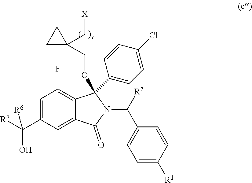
C1=C(C(O)([R6])[R7])C=C2C(=C1F)C(OCC1(C[X])CC1)(C1=CC=C(Cl)C=C1)N(C(C1=CC=C([R1])C=C1)[R2])C2=O
